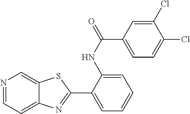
N1=CC=C2C(=C1)SC(C1=CC=CC=C1NC(C1=CC=C(Cl)C(Cl)=C1)=O)=N2
